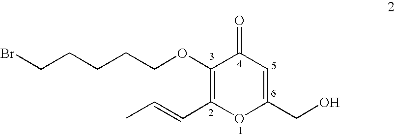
BrCCCCCOC1=C(C=CC)OC(CO)=CC1=O
